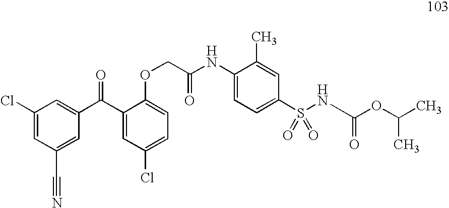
C1(Cl)=CC(C#N)=CC(C(C2=CC(Cl)=CC=C2OCC(NC2=CC=C(S(NC(=O)OC(C)C)(=O)=O)C=C2C)=O)=O)=C1
